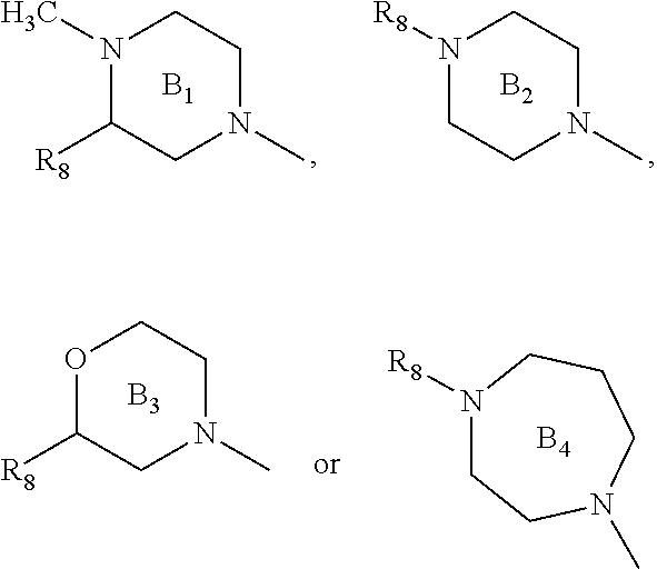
N1(C)C([R8])CN(C)CC1.[B1].N1([R8])CCN(C)CC1.[B2].O1C([R8])CN(C)CC1.[B3].N1([R8])CCN(C)CCC1.[B4]
